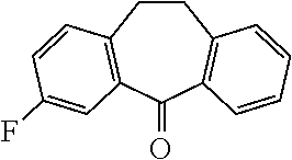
C1CC2=C(C(=O)C3=C1C=CC(F)=C3)C=CC=C2
